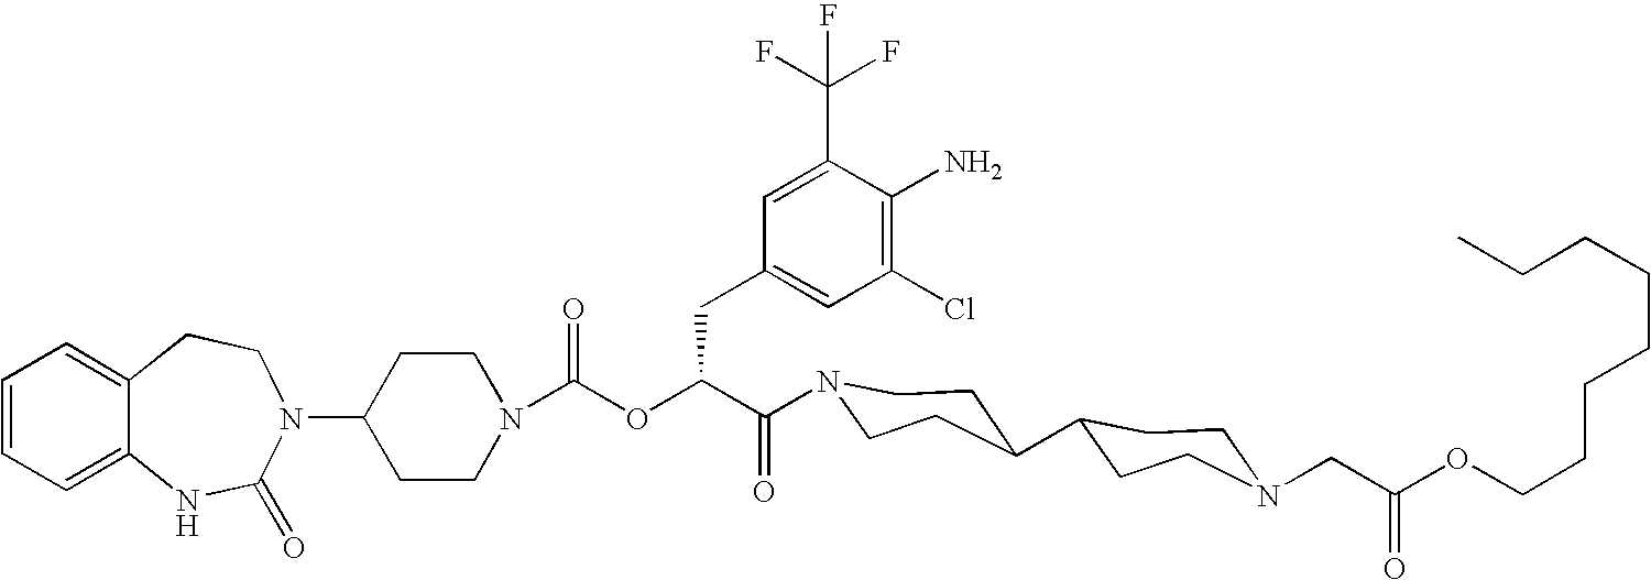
C1(N2C(=O)NC3=CC=CC=C3CC2)CCN(C(OC(C(=O)N2CCC(C3CCN(CC(OCCCCCCCC)=O)CC3)CC2)CC2=CC(Cl)=C(N)C(C(F)(F)F)=C2)=O)CC1
